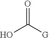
OC([G])=O
